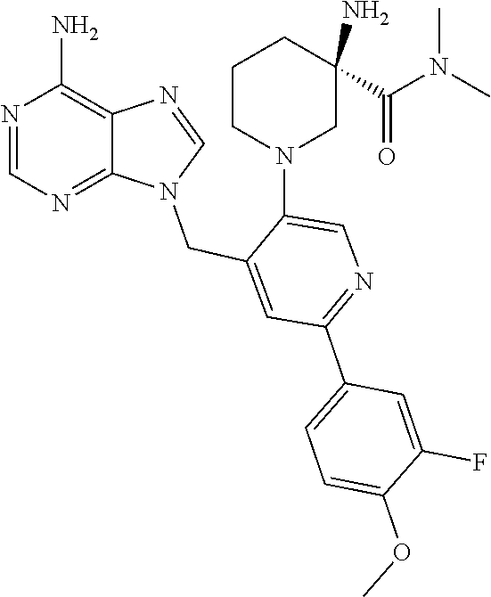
C1=NC2=C(N)N=CN=C2N1CC1=CC(C2=CC=C(OC)C(F)=C2)=NC=C1N1CC(N)(C(N(C)C)=O)CCC1
